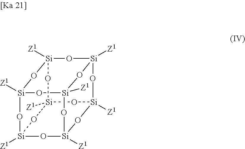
[Si]12([Z1])O[Si]3([Z1])O[Si]4([Z1])O[Si]5([Z1])O[Si]([Z1])(O[Si]([Z1])(O1)O[Si]([Z1])(O3)O5)O[Si]([Z1])(O2)O4
